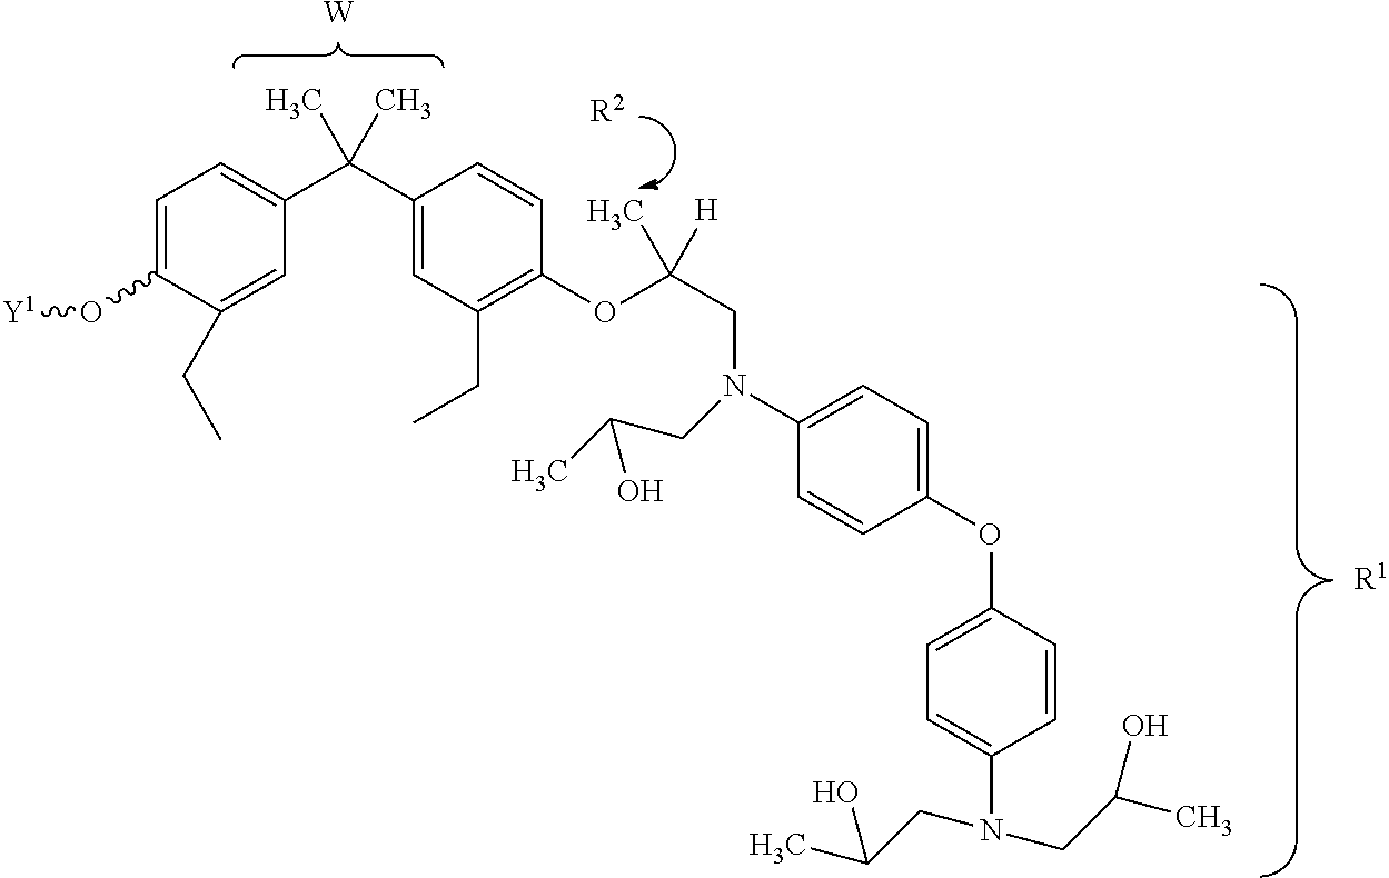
C1=C(O[Y1])C(CC)=CC(C(C2=CC(CC)=C(OC(CN(C3=CC=C(OC4=CC=C(N(CC(C)O)CC(C)O)C=C4)C=C3)CC(C)O)([H])C)C=C2)(C)C)=C1.[R1].[R2].[W]
